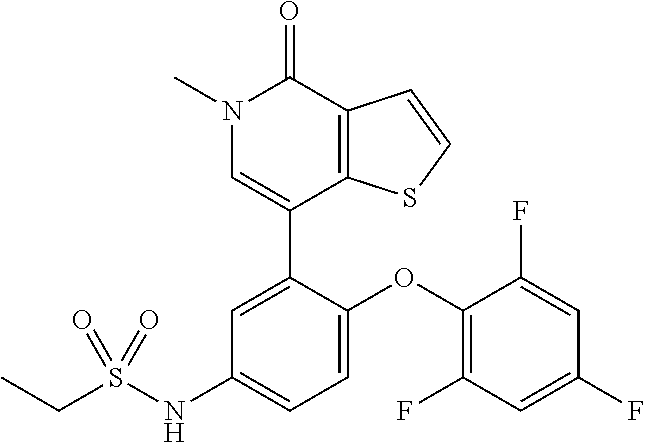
C1=CSC2=C1C(=O)N(C)C=C2C1=CC(NS(CC)(=O)=O)=CC=C1OC1=C(F)C=C(F)C=C1F
